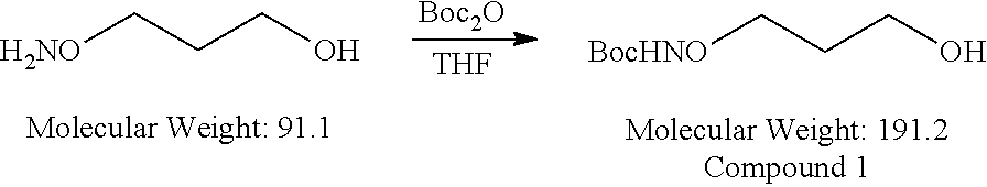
[H2NO]CCCO.[Boc2O].[THF].[BocHNO]CCCO
